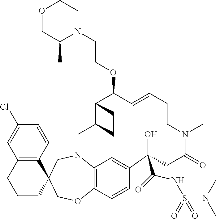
O1CCN(CCOC2C3C(CN4C5=C(C=CC(=C5)C(O)(C(=O)NS(N(C)C)(=O)=O)CC(=O)N(C)CCC=C2)OCC2(C5=C(C=C(Cl)C=C5)CCC2)C4)CC3)C(C)C1
